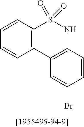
C12=C(C=CC=C1)S(=O)(=O)NC1=C2C=C(Br)C=C1
